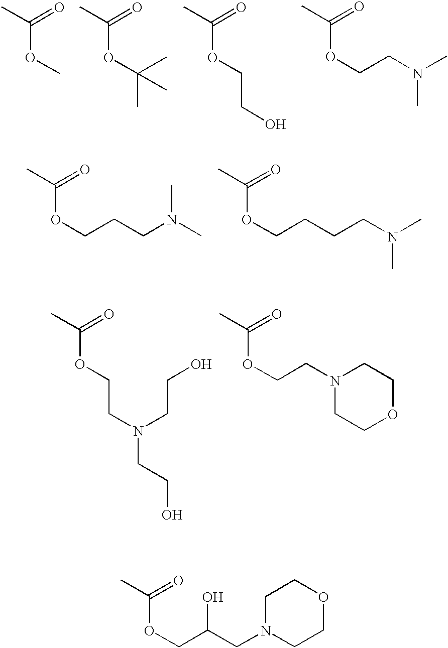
C(OCC(O)CN1CCOCC1)(=O)C.CC(=O)OC.CC(=O)OC(C)(C)C.CC(=O)OCCO.CC(=O)OCCN(C)C.CC(=O)OCCCN(C)C.CC(=O)OCCCCN(C)C.CC(=O)OCCN(CCO)CCO.CC(=O)OCCN1CCOCC1
